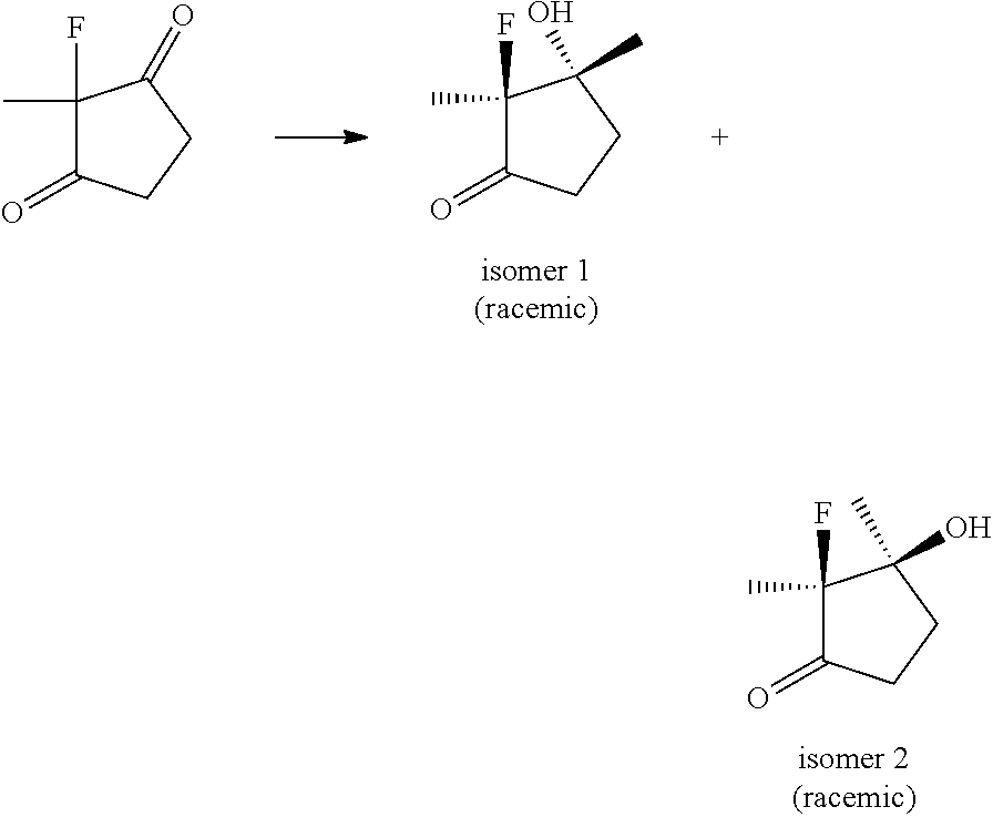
C1(F)(C)C(=O)CCC1(C)O.C1(F)(C)C(=O)CCC1(O)C.C1(C)(F)C(=O)CCC1=O
